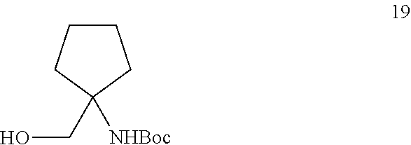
C1CCC(CO)([NHBoc])C1
